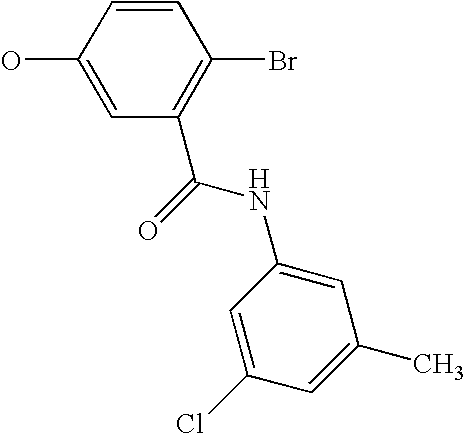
C1(O)=CC(C(NC2=CC(C)=CC(Cl)=C2)=O)=C(Br)C=C1
